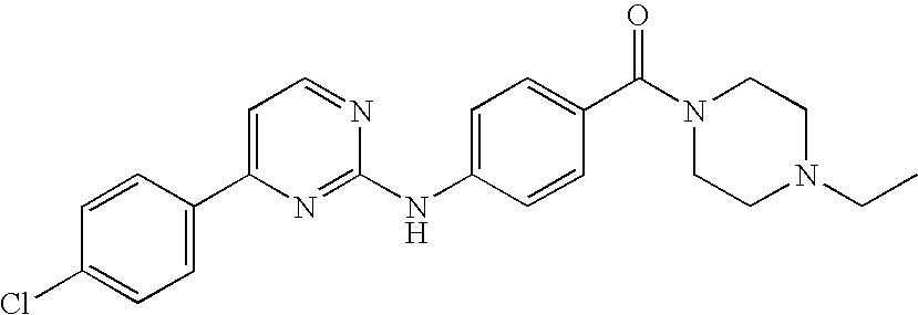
C1=CC(C(N2CCN(CC)CC2)=O)=CC=C1NC1=NC(C2=CC=C(Cl)C=C2)=CC=N1
